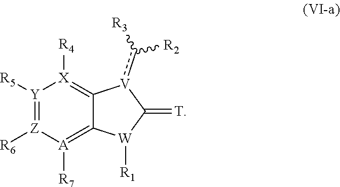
[R1][W]1C2=[A]([R7])[Z]([R6])=[Y]([R5])[X]([R4])=C2[V](c([R3])[R2])C1=[T]
